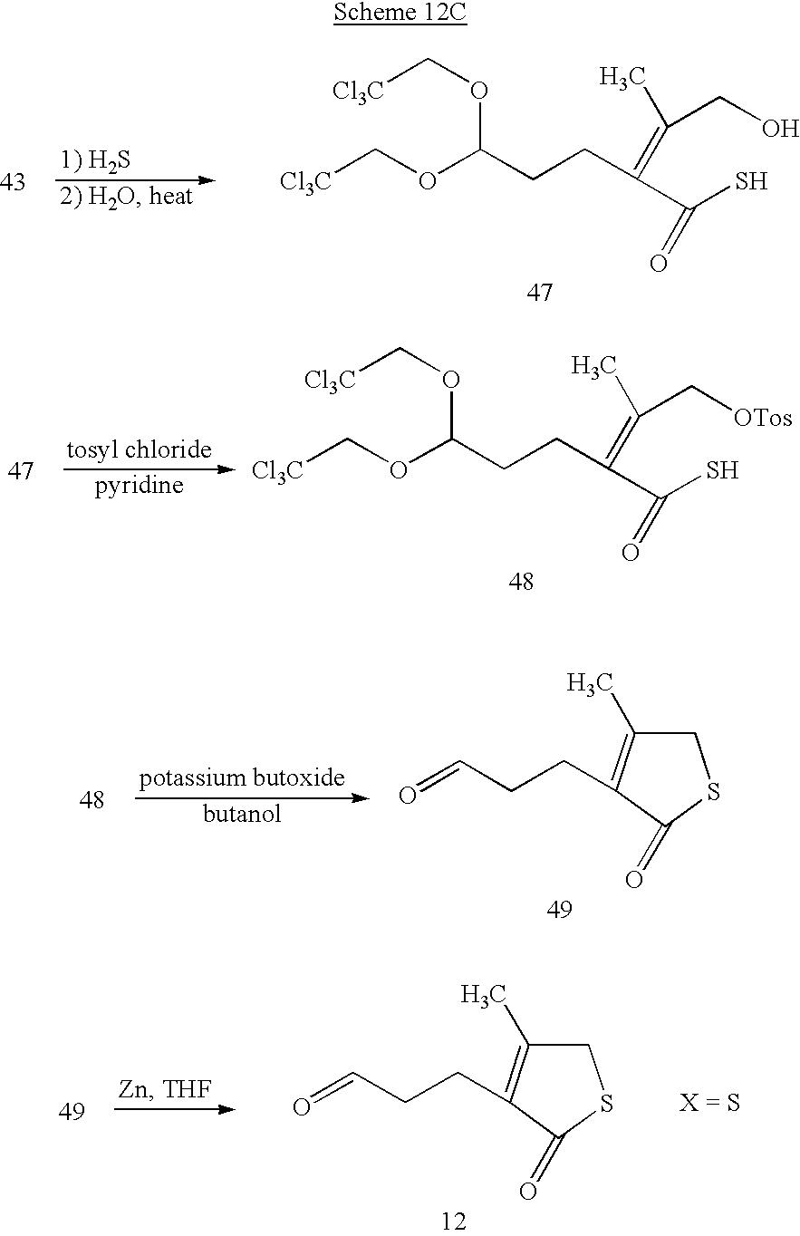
[Cl3C]COC(CCC(=C(C)CO)C(S)=O)OC[Cl3C].[Cl3C]COC(CCC(=C(C)C[OTos])C(S)=O)OC[Cl3C].O=CCCC1=C(C)CSC1=O.O=CCCC1=C(C)CSC1=O
